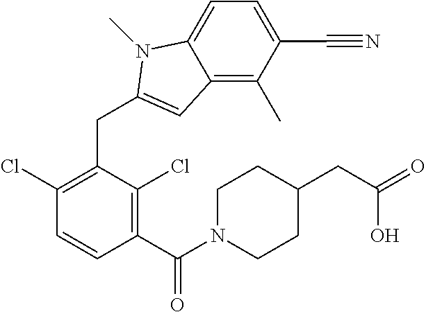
C1(C(N2CCC(CC(=O)O)CC2)=O)=C(Cl)C(CC2=CC3=C(C)C(C#N)=CC=C3N2C)=C(Cl)C=C1
